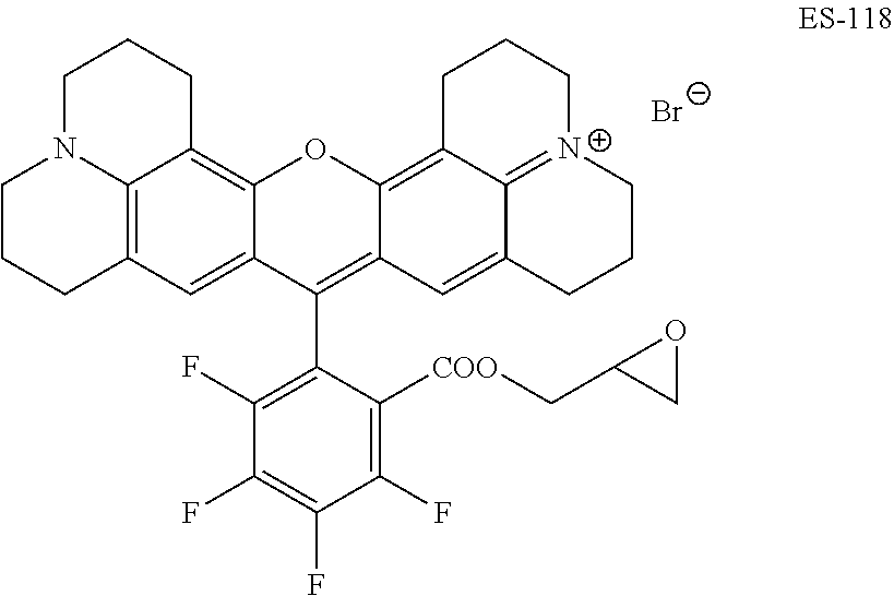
C12=C3C(=C4C(=C1)C(C1=C(F)C(F)=C(F)C(F)=C1[COO]CC1CO1)=C1C(=C5C6=[N+](CCC5)CCCC6=C1)O4)CCCN3CCC2.[Br-]
